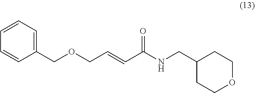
C1=CC=C(COCC=CC(NCC2CCOCC2)=O)C=C1
